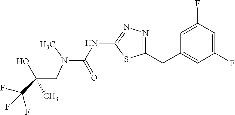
C1(NC(N(C)CC(O)(C)C(F)(F)F)=O)=NN=C(CC2=CC(F)=CC(F)=C2)S1
